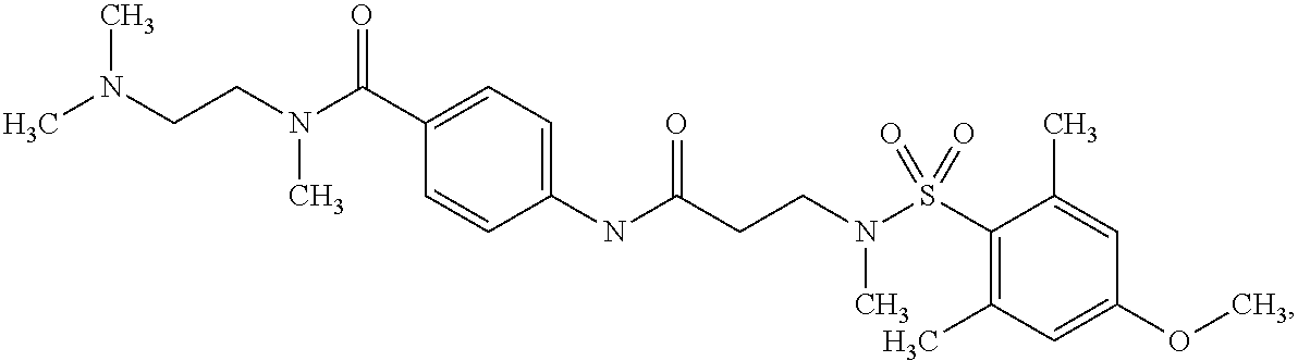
C1(NC(CCN(S(C2=C(C)C=C(OC)C=C2C)(=O)=O)C)=O)=CC=C(C(N(CCN(C)C)C)=O)C=C1
